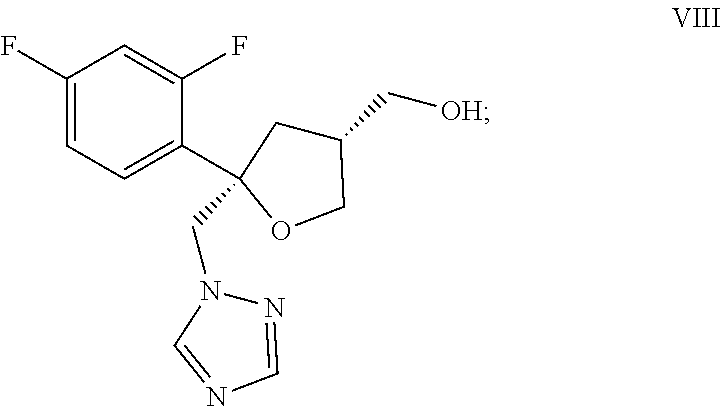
C1(F)=CC=C(C2(CN3N=CN=C3)CC(C[OH])CO2)C(F)=C1
